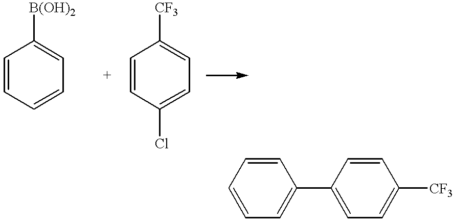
C1=CC=CC=C1[B(OH)2].C1=CC(Cl)=CC=C1[CF3].C1=C(C2=CC=C([CF3])C=C2)C=CC=C1
